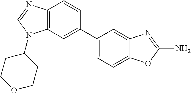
C1(C2=CC3=C(C=C2)N=CN3C2CCOCC2)=CC=C2C(=C1)N=C(N)O2
